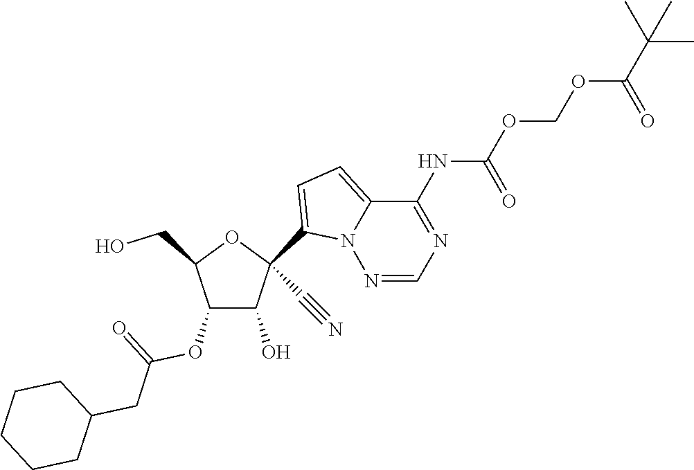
C1(O)C(OC(=O)CC2CCCCC2)C(CO)OC1(C1=CC=C2N1N=CN=C2NC(=O)OCOC(=O)C(C)(C)C)C#N
